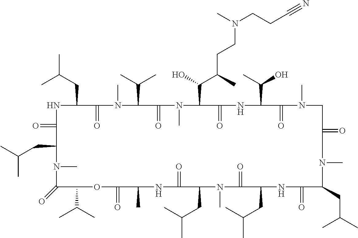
N1C(=O)C(CC(C)C)N(C)C(=O)C(C(C)C)OC(=O)C(C)NC(=O)C(CC(C)C)N(C)C(=O)C(CC(C)C)NC(=O)C(CC(C)C)N(C)C(=O)CN(C)C(=O)C(C(C)O)NC(=O)C(C(O)C(CCN(CCC#N)C)C)N(C)C(=O)C(C(C)C)N(C)C(=O)C1CC(C)C
